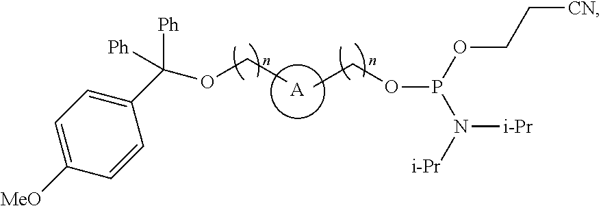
C1=C([MeO])C=CC(C(OCC)([Ph])[Ph])=C1.[A].CCOP(N([i-Pr])[i-Pr])OCC[CN]
